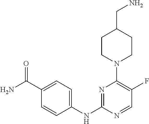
C1CN(C2=C(F)C=NC(NC3=CC=C(C(N)=O)C=C3)=N2)CCC1CN
